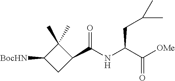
C1(C)(C)C([BocHN])CC1C(NC(C([OMe])=O)CC(C)C)=O
